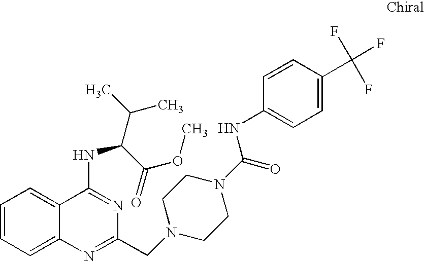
C1=CC=C2C(=C1)C(NC(C(C)C)C(=O)OC)=NC(CN1CCN(C(=O)NC3=CC=C(C(F)(F)F)C=C3)CC1)=N2
